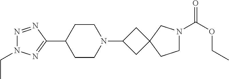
N1=NC(C2CCN(C3CC4(C3)CCN(C(OCC)=O)C4)CC2)=NN1CC
